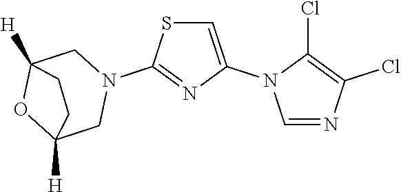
C1=C(N2C=NC(Cl)=C2Cl)N=C(N2CC3([H])OC([H])(C2)CC3)S1
